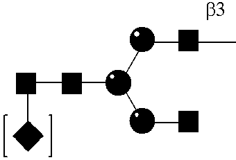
C(CC)C(CCC)CC
